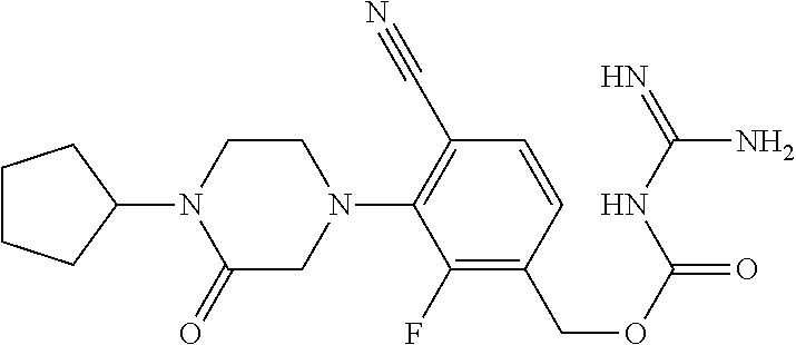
C1(N2C(=O)CN(C3=C(C#N)C=CC(COC(=O)NC(=N)N)=C3F)CC2)CCCC1
